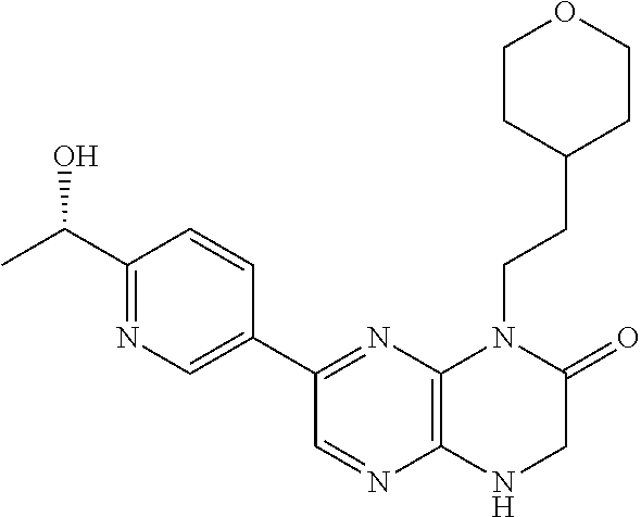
C1(C(O)C)=NC=C(C2=NC3=C(N=C2)NCC(=O)N3CCC2CCOCC2)C=C1
